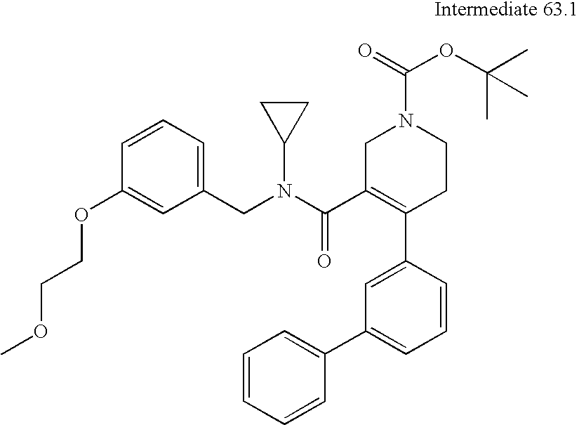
C1=CC=C(CN(C(C2=C(C3=CC(C4=CC=CC=C4)=CC=C3)CCN(C(=O)OC(C)(C)C)C2)=O)C2CC2)C=C1OCCOC
